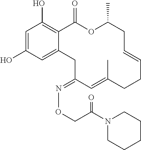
C1=C(O)C=C2C(=C1O)C(=O)OC(C)CC=CCCC(C)=CC(=NOCC(N1CCCCC1)=O)C2
